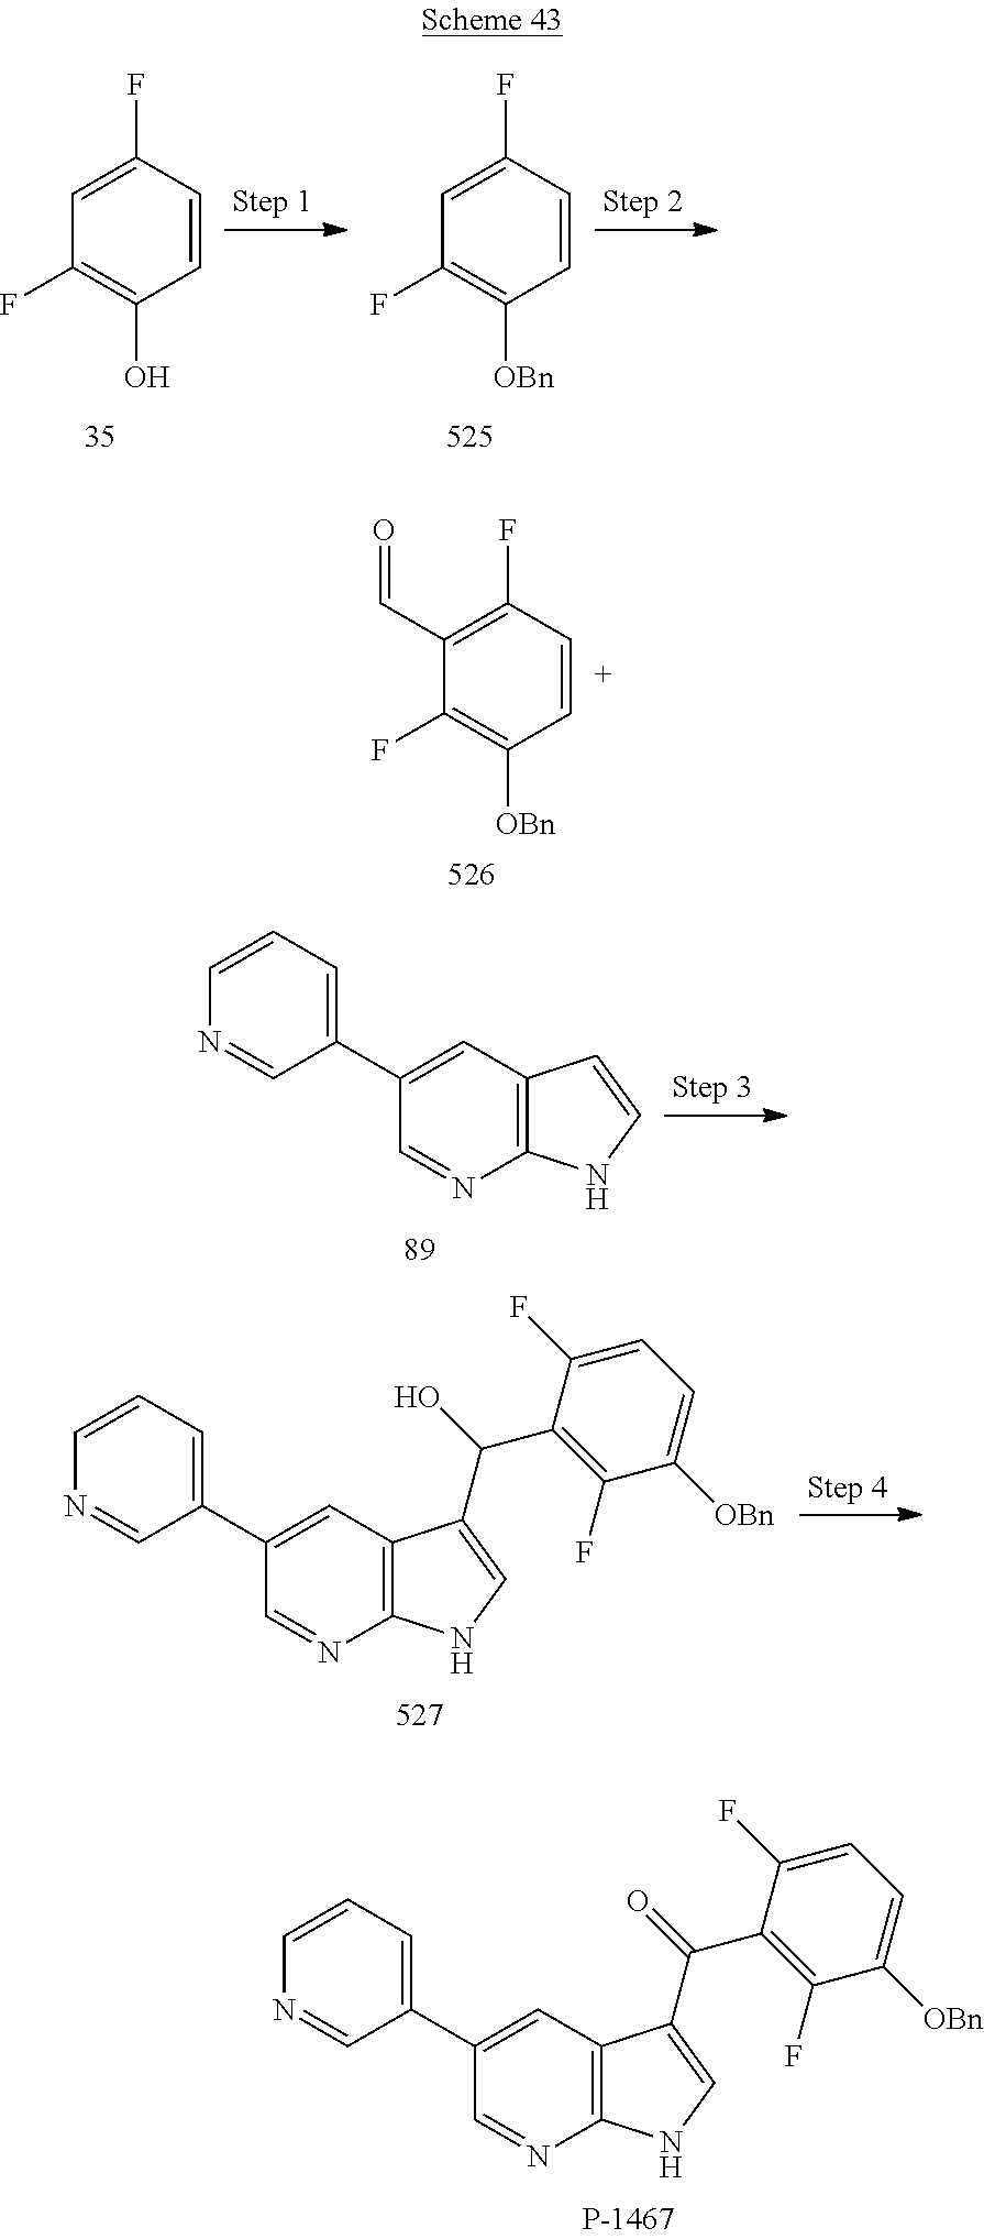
C1=CC(F)=CC(F)=C1O.C1=CC(F)=CC(F)=C1[OBn].C1=CC(F)=C(C=O)C(F)=C1[OBn].C1(C2=CC3=C(N=C2)NC=C3)=CC=CN=C1.C1(C2=CC3=C(N=C2)NC=C3C(O)C2=C(F)C([OBn])=CC=C2F)=CC=CN=C1.C1(C2=CC3=C(N=C2)NC=C3C(=O)C2=C(F)C([OBn])=CC=C2F)=CC=CN=C1
